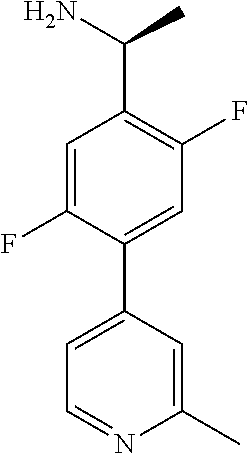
C1=C(F)C(C2=CC=NC(C)=C2)=CC(F)=C1C(N)C
